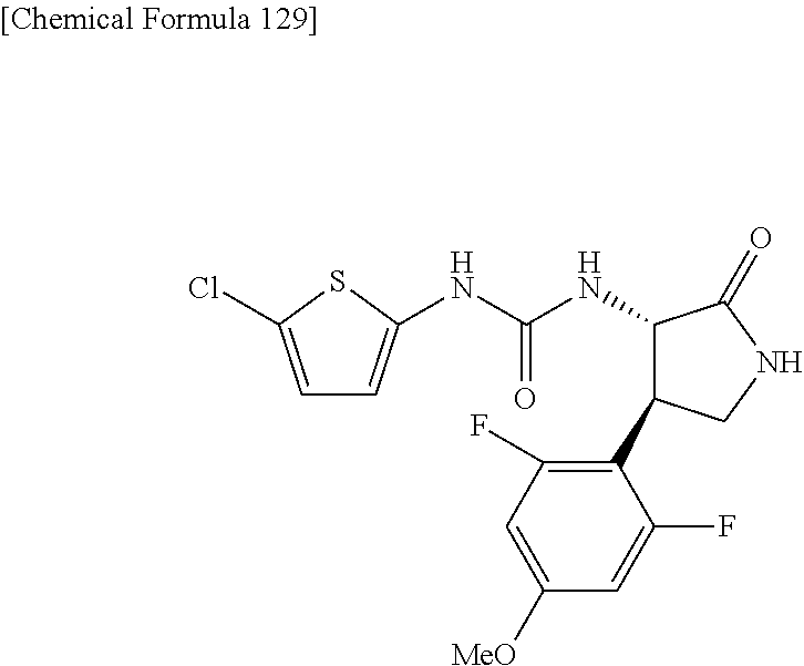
C1(NC(NC2=CC=C(Cl)S2)=O)C(=O)NCC1C1=C(F)C=C([MeO])C=C1F
